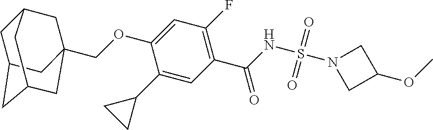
C(OC1=CC(F)=C(C(=O)NS(=O)(=O)N2CC(OC)C2)C=C1C1CC1)C12CC3CC(CC(C1)C3)C2
